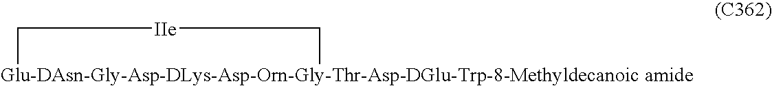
[Glu-DAsn-Gly-Asp-DLys-Asp-Orn-Gly-Thr-Asp-DGlu-Trp-8-Methyldecanoic amide]1C[IIe]C1
